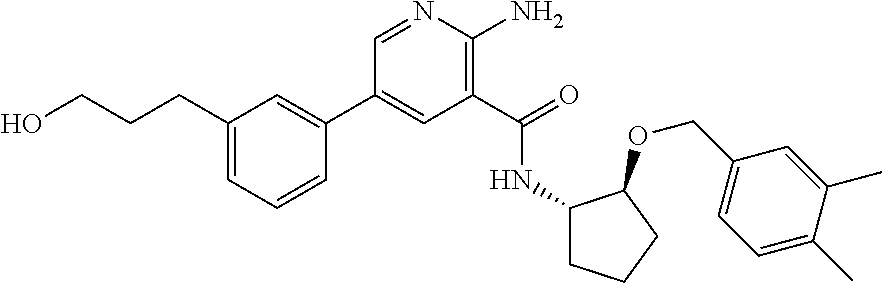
C1(C2=CC(CCCO)=CC=C2)=CC(C(=O)NC2CCCC2OCC2=CC=C(C)C(C)=C2)=C(N)N=C1
